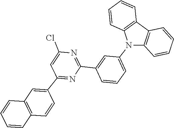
C1=C(Cl)N=C(C2=CC(N3C4=C(C=CC=C4)C4=C3C=CC=C4)=CC=C2)N=C1C1=CC2=C(C=C1)C=CC=C2
